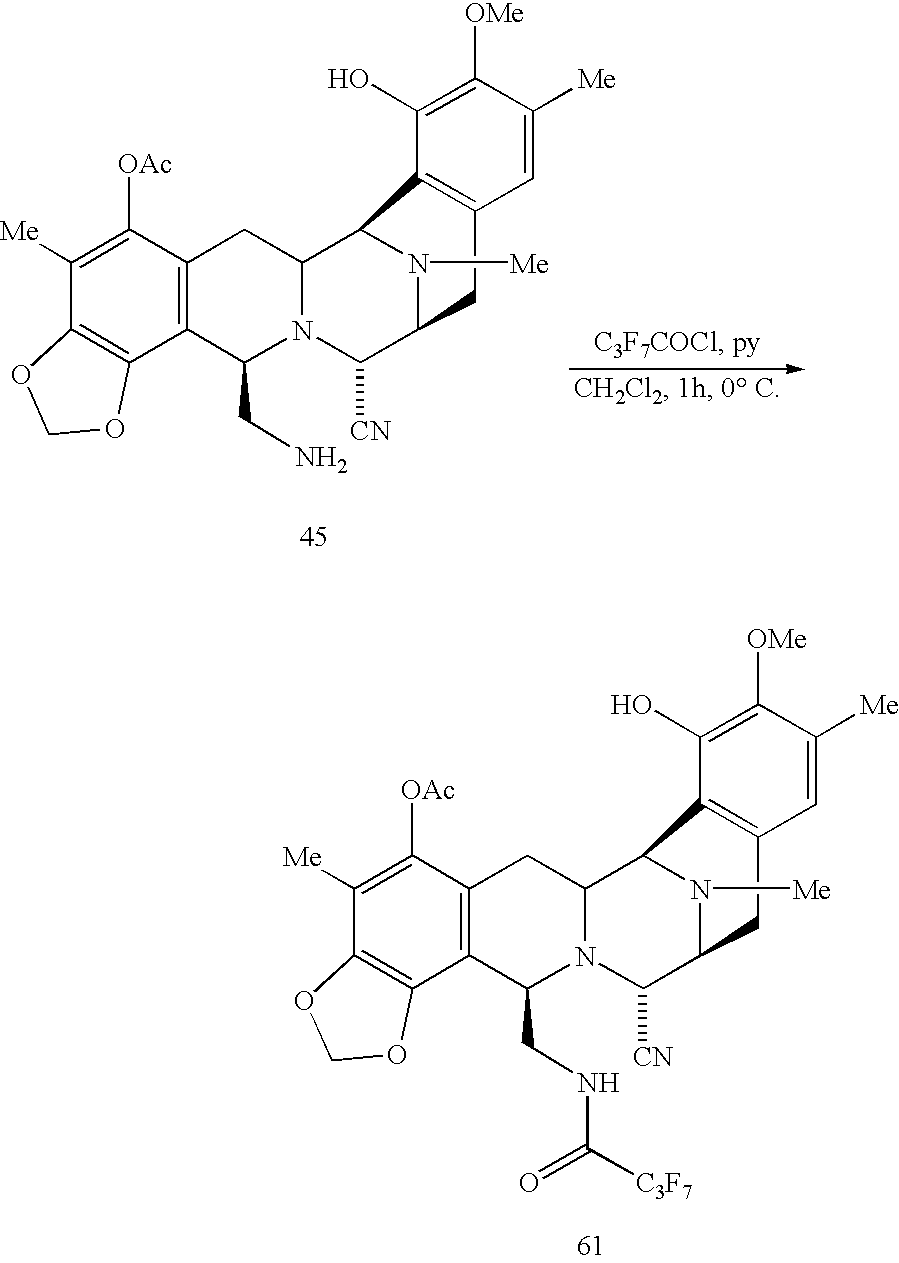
C1([Me])=C([OAc])C2=C(C3=C1OCO3)C(CNC(=O)[C3F7])N1C(C3N([Me])C(C1[CN])CC1=C3C(O)=C([OMe])C([Me])=C1)C2.C1([Me])=C([OAc])C2=C(C3=C1OCO3)C(CN)N1C(C3N([Me])C(C1[CN])CC1=C3C(O)=C([OMe])C([Me])=C1)C2
